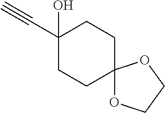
C1(O)(C#C)CCC2(CC1)OCCO2
